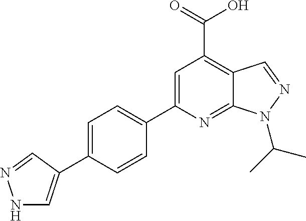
C1=C(C2=CNN=C2)C=CC(C2=CC(C(=O)O)=C3C(=N2)N(C(C)C)N=C3)=C1
